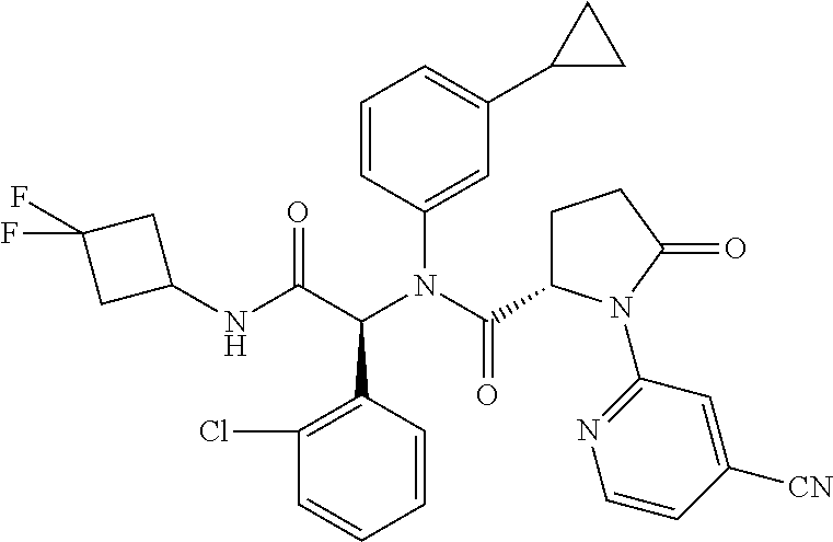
C1=CC=CC(C(C(=O)NC2CC(F)(F)C2)N(C(C2CCC(=O)N2C2=NC=CC([CN])=C2)=O)C2=CC(C3CC3)=CC=C2)=C1Cl
